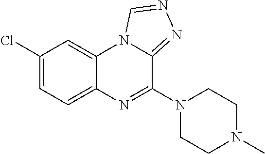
C1(Cl)=CC=C2C(=C1)N1C(=NN=C1)C(N1CCN(C)CC1)=N2
